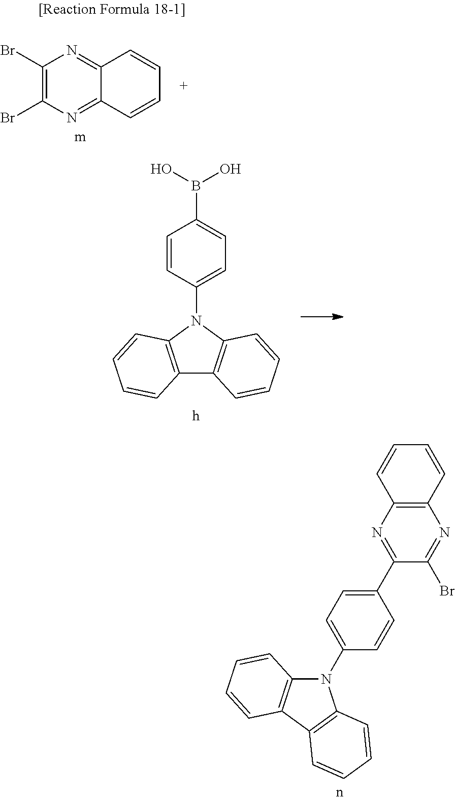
C1(Br)=C(Br)N=C2C(=N1)C=CC=C2.C12=C(N(C3=CC=C(B(O)O)C=C3)C3=C1C=CC=C3)C=CC=C2.C12=C(N=C(C3=CC=C(N4C5=C(C6=C4C=CC=C6)C=CC=C5)C=C3)C(Br)=N1)C=CC=C2
